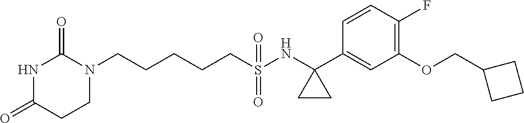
N1C(=O)CCN(CCCCCS(NC2(C3=CC(OCC4CCC4)=C(F)C=C3)CC2)(=O)=O)C1=O
